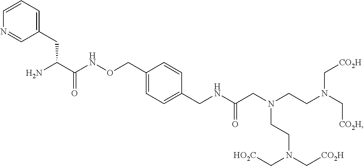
C1(CC(C(NOCC2=CC=C(CNC(=O)CN(CCN(C[CO2H])C[CO2H])CCN(C[CO2H])C[HO2C])C=C2)=O)N)=CC=CN=C1
